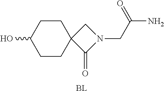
C1CC(O)CCC12C(=O)N(CC(=O)N)C2.[BL]
